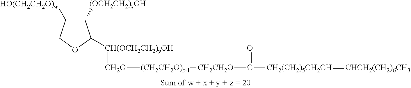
C1([(OCH2CH2)xOH])C([HO(CH2CH2O)w])COC1[CH(OCH2CH2)yOH][CH2O][(CH2CH2O)z-1][CH2CH2O]C(=O)[CH2(CH2)5CH2CH]=[CHCH2(CH2)6CH3]
